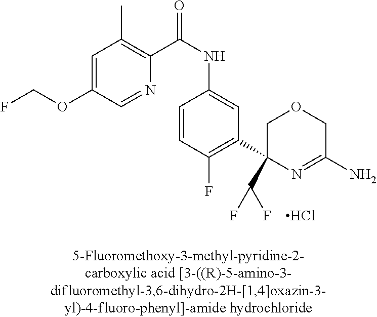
C1=C(OCF)C=NC(C(NC2=CC(C3(C(F)F)N=C(N)COC3)=C(F)C=C2)=O)=C1C.Cl
